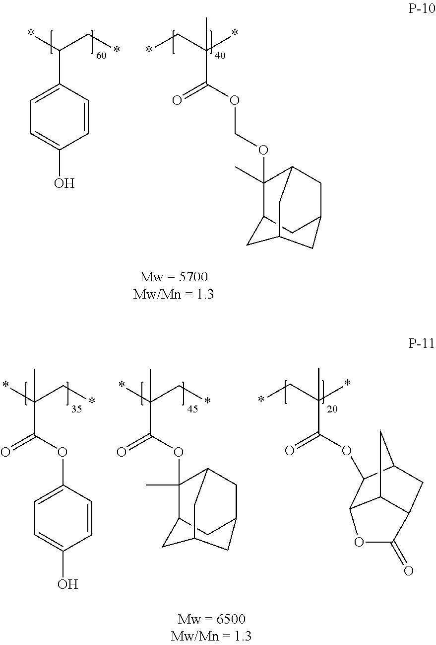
C1=CC(C(*)C*)=CC=C1O.O(C(=O)C(C)(*)C*)COC1(C)C2CC3CC1CC(C3)C2.O(C(=O)C(C)(C*)*)C1=CC=C(O)C=C1.C(=O)(C(C)(*)C*)OC1C2C3CC1CC3C(=O)O2.O(C(=O)C(C)(C*)*)C1(C)C2CC3CC1CC(C3)C2
